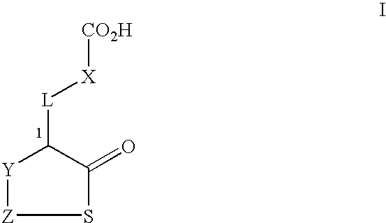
[Y]1[Z]SC(=O)C1[L][X][CO2H]
